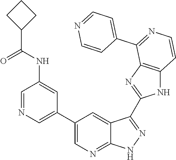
C1=NC=C(C2=CN=C3C(=C2)C(C2=NC4=C(N2)C=CN=C4C2=CC=NC=C2)=NN3)C=C1NC(C1CCC1)=O
